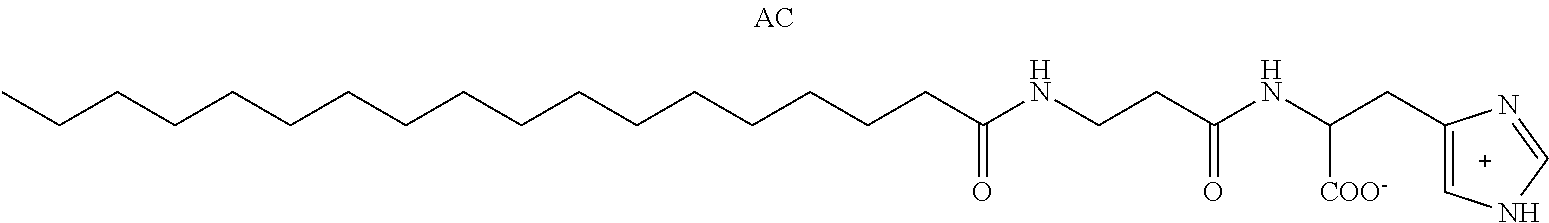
CCCCCCCCCCCCCCCCCC(NCCC(NC(CC1=CNC=N1)[COO-])=O)=O
